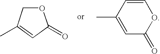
O1CC(C)=CC1=O.C1(C)=CC(=O)OC=C1
